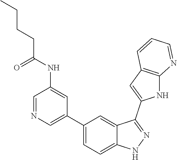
C1(C2=CN=CC(NC(CCCC)=O)=C2)=CC=C2C(=C1)C(C1=CC3=C(N1)N=CC=C3)=NN2
